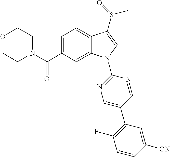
N1(C(C2=CC=C3C(=C2)N(C2=NC=C(C4=C(F)C=CC([CN])=C4)C=N2)C=C3S(C)=O)=O)CCOCC1
